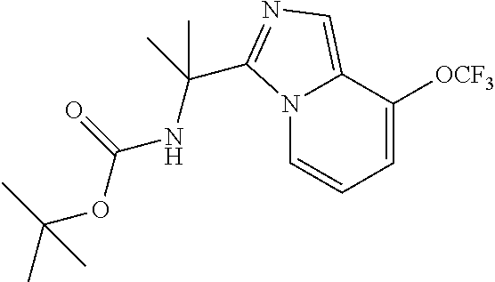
N12C=CC=C([OCF3])C1=CN=C2C(NC(=O)OC(C)(C)C)(C)C
